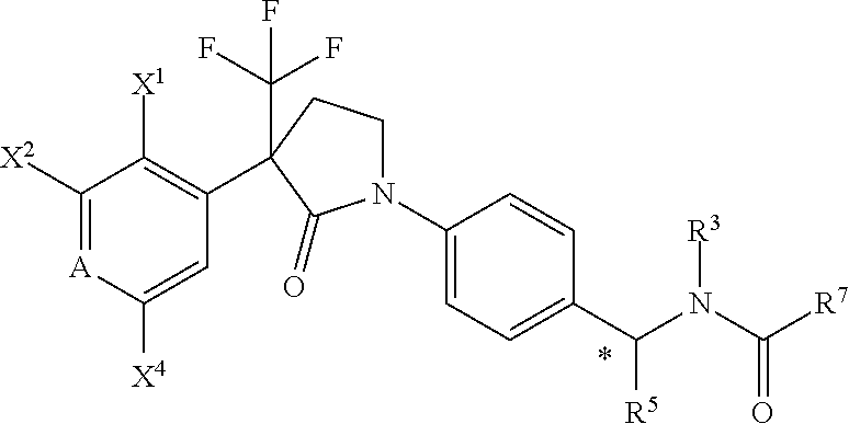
C1([X2])=[A]C([X4])=CC(C2(C(F)(F)F)CCN(C3=CC=C(C(N(C([R7])=O)[R3])[R5])C=C3)C2=O)=C1[X1]
